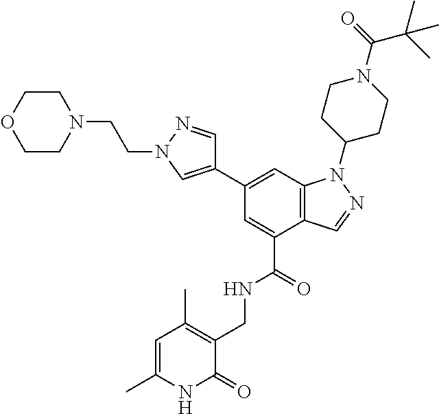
C1(C2=CN(CCN3CCOCC3)N=C2)=CC2=C(C(C(=O)NCC3=C(C)C=C(C)NC3=O)=C1)C=NN2C1CCN(C(=O)C(C)(C)C)CC1
